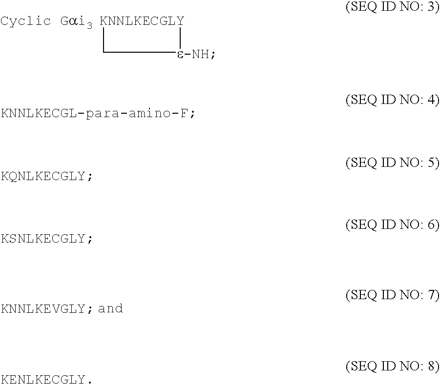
[Cyclic Gai3 KNNLKECGLY]1[e-NH]C1
